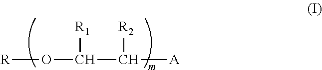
[R]OC([R1])C([A])[R2]
